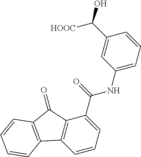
C1=CC=C(C(=O)NC2=CC=CC(C(O)[HOOC])=C2)C2=C1C1=C(C2=O)C=CC=C1
